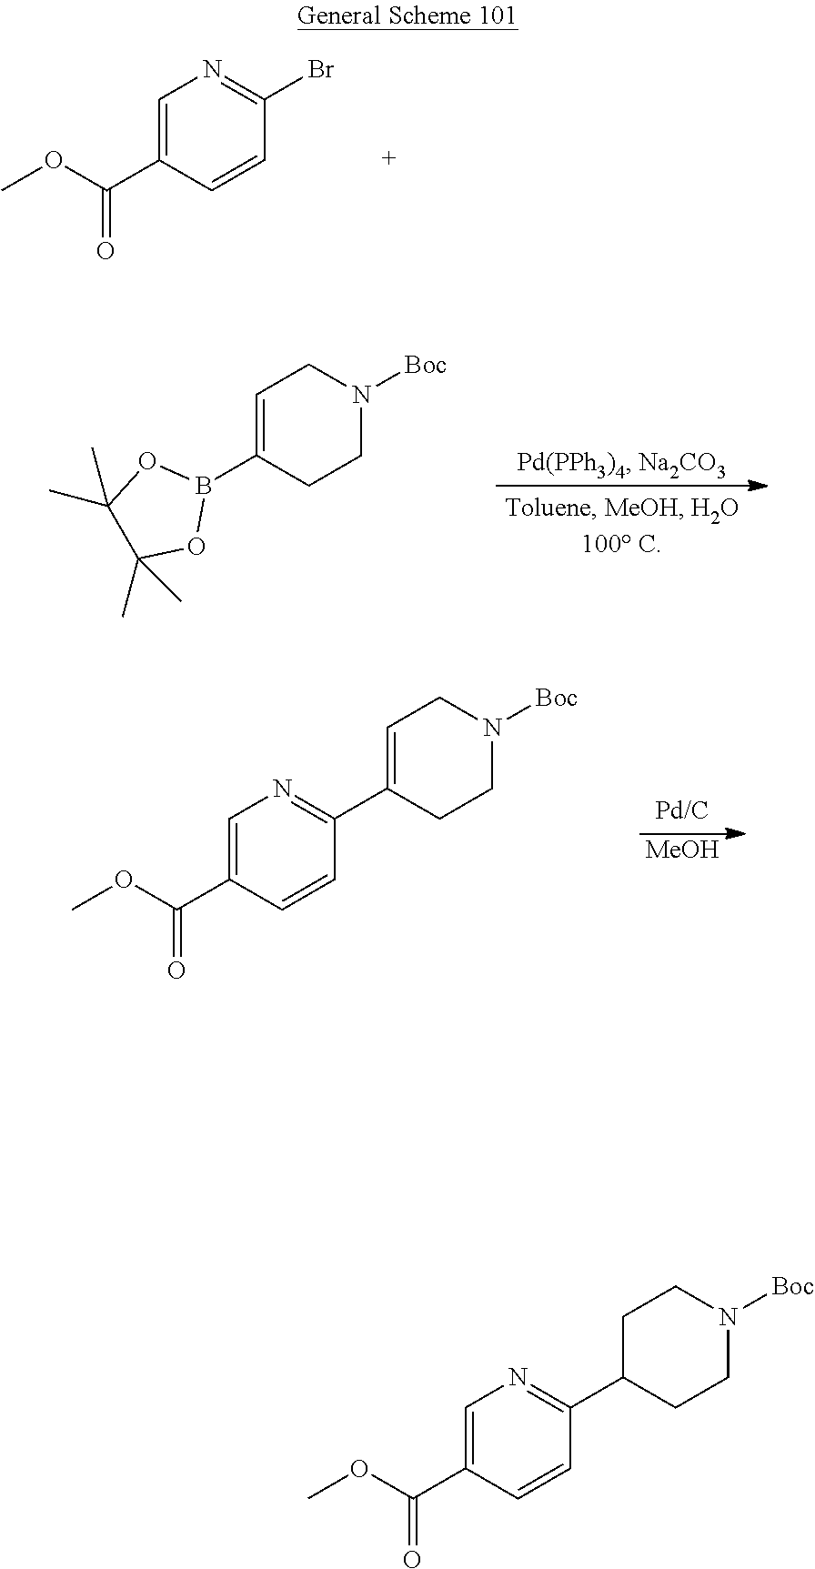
C1=C(C(OC)=O)C=CC(Br)=N1.C1=C(B2OC(C)(C)C(C)(C)O2)CCN([Boc])C1.[MeOH].C1=C(C2=NC=C(C(OC)=O)C=C2)CCN([Boc])C1.C1C(C2=NC=C(C(OC)=O)C=C2)CCN([Boc])C1
